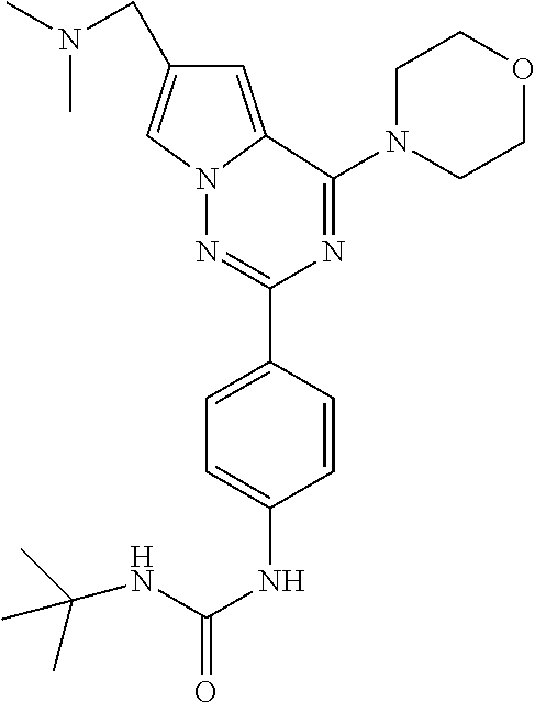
CN(C)CC1=CN2C(=C1)C(N1CCOCC1)=NC(C1=CC=C(NC(NC(C)(C)C)=O)C=C1)=N2
